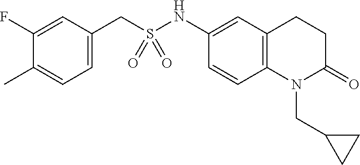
C1(F)=CC(CS(NC2=CC3=C(C=C2)N(CC2CC2)C(=O)CC3)(=O)=O)=CC=C1C
